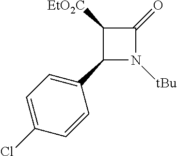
C1(C2=CC=C(Cl)C=C2)N([tBu])C(=O)C1[EtO2C]
